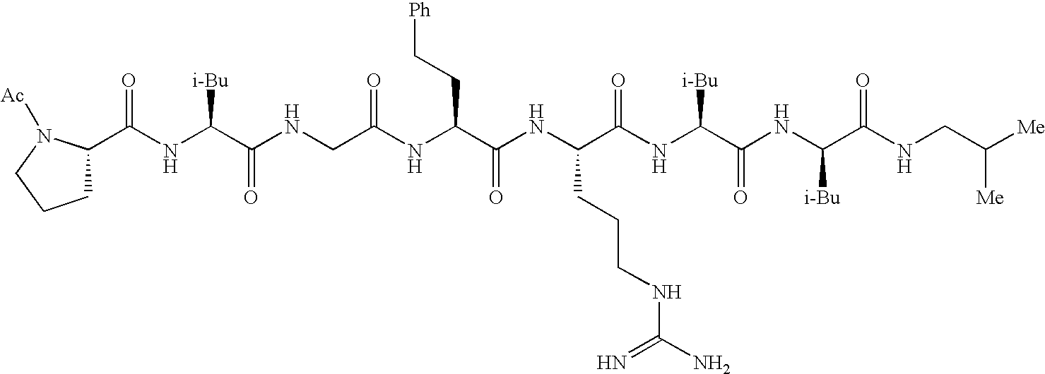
C(NC(C(NCC(NC(C(NC(C(NC(C(NC(C(NCC([Me])[Me])=O)[i-Bu])=O)[i-Bu])=O)CCCNC(=N)N)=O)CC[Ph])=O)=O)[i-Bu])(C1CCCN1[Ac])=O
